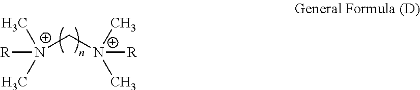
[N+](C[N+](C)(C)[R])(C)(C)[R]
